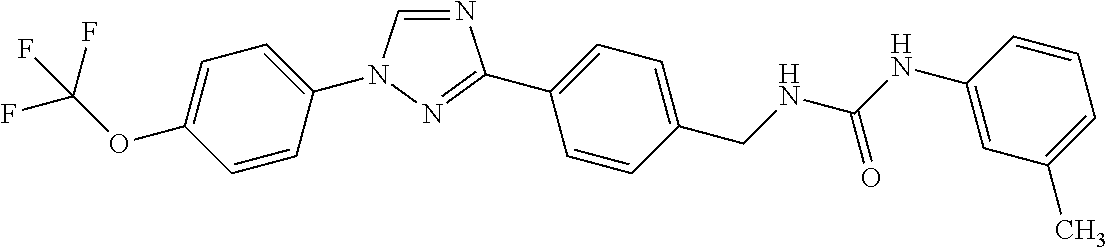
C1=C(OC(F)(F)F)C=CC(N2C=NC(C3=CC=C(CNC(NC4=CC(C)=CC=C4)=O)C=C3)=N2)=C1
